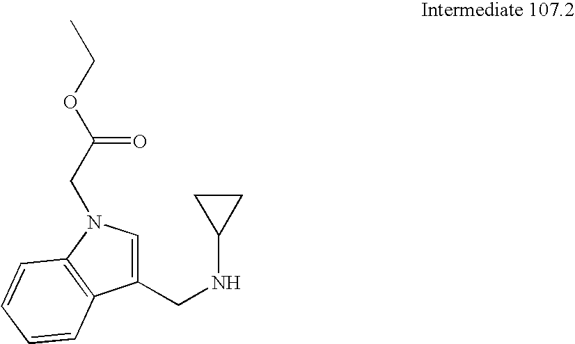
C(NC1CC1)C1=CN(CC(OCC)=O)C2=C1C=CC=C2
